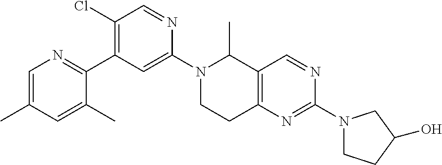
C1=C(C)C=C(C)C(C2=C(Cl)C=NC(N3CCC4=C(C3C)C=NC(N3CCC(O)C3)=N4)=C2)=N1
